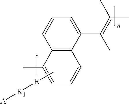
C1=CC2=C(C(C)=C1)C=CC=C2C(=C(C)C)C.C[E][R1][A]
